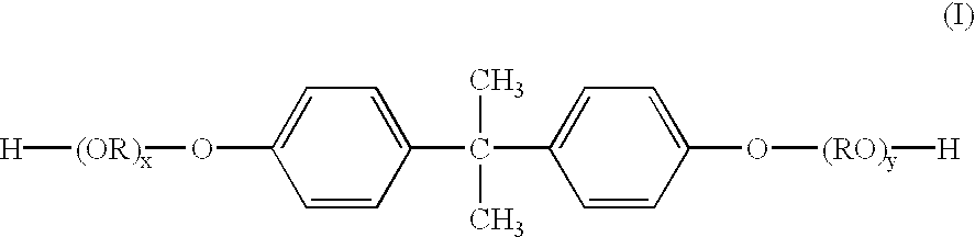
[H][(OR)x]OC1=CC=C(C(C)(C)C2=CC=C(O[(RO)y][H])C=C2)C=C1
